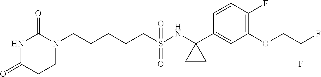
N1(CCCCCS(NC2(C3=CC(OCC(F)F)=C(F)C=C3)CC2)(=O)=O)C(=O)NC(=O)CC1
